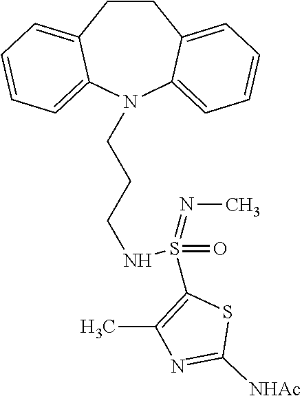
C1CC2=CC=CC=C2N(CCCNS(C2=C(C)N=C([NHAc])S2)(=O)=NC)C2=CC=CC=C12
